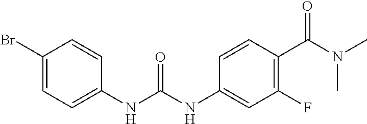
C1(F)=C(C(N(C)C)=O)C=CC(NC(NC2=CC=C(Br)C=C2)=O)=C1
